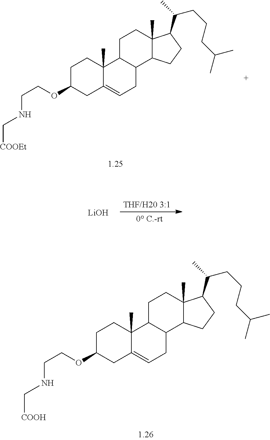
[LiOH].C1C(OCCNC[COOH])CC2=CCC3C(C2(C)C1)CCC1(C)C3CCC1C(CCCC(C)C)C.C1C(OCCNC[COOEt])CC2=CCC3C(C2(C)C1)CCC1(C)C3CCC1C(CCCC(C)C)C
